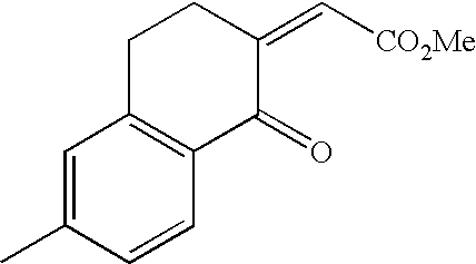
C1=C(C)C=CC2=C1CCC(=C[CO2Me])C2=O
